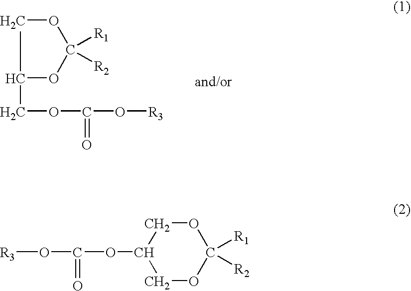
C1(COC(=O)O[R3])OC([R1])([R2])OC1.C1OC([R1])([R2])OCC1OC(O[R3])=O
